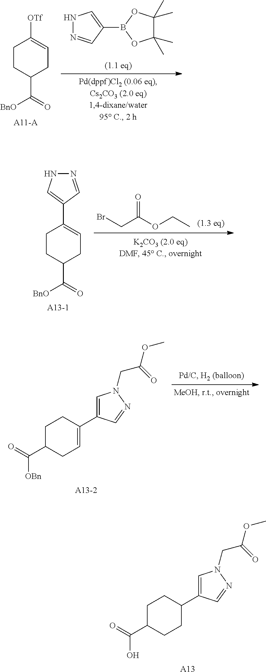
N1N=CC(B2OC(C)(C)C(C)(C)O2)=C1.C1CC(C(=O)[BnO])CC=C1[OTf].[A11-A].O=C(CBr)OCC.N1=CC(C2=CCC(C([BnO])=O)CC2)=CN1.C([OBn])(C1CC=C(C2=CN(CC(=O)OC)N=C2)CC1)=O.C(O)(C1CCC(C2=CN(CC(=O)OC)N=C2)CC1)=O.[A13]
